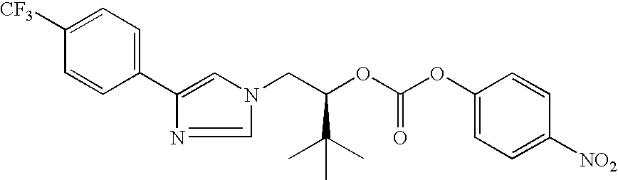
N1(CC(OC(OC2=CC=C([NO2])C=C2)=O)C(C)(C)C)C=NC(C2=CC=C([CF3])C=C2)=C1
